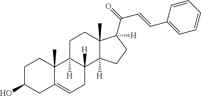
C1C(O)CC2=CCC3([H])C([H])(C2(C)C1)CCC1(C)C3([H])CCC1(C(C=CC1=CC=CC=C1)=O)[H]
